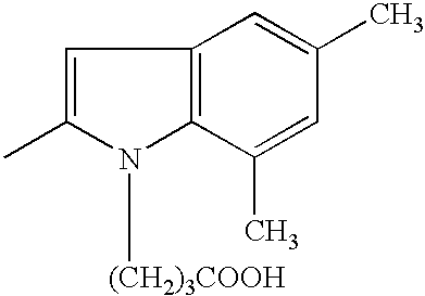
C1=C(C)N([(CH2)3COOH])C2=C1C=C(C)C=C2C
